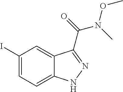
C1(I)=CC=C2C(=C1)C(C(N(OC)C)=O)=NN2
